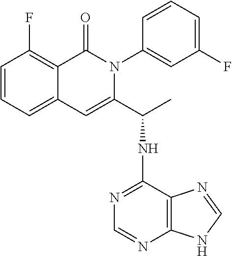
C1=CC=C2C(=C1F)C(=O)N(C1=CC(F)=CC=C1)C(C(C)NC1=NC=NC3=C1N=CN3)=C2
